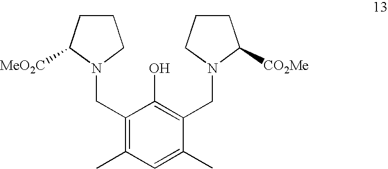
C1(CN2CCCC2[MeO2C])=C(C)C=C(C)C(CN2C([CO2Me])CCC2)=C1O
